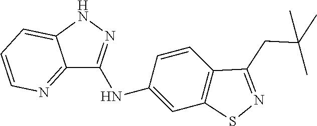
C12=NC=CC=C1NN=C2NC1=CC2=C(C=C1)C(CC(C)(C)C)=NS2
